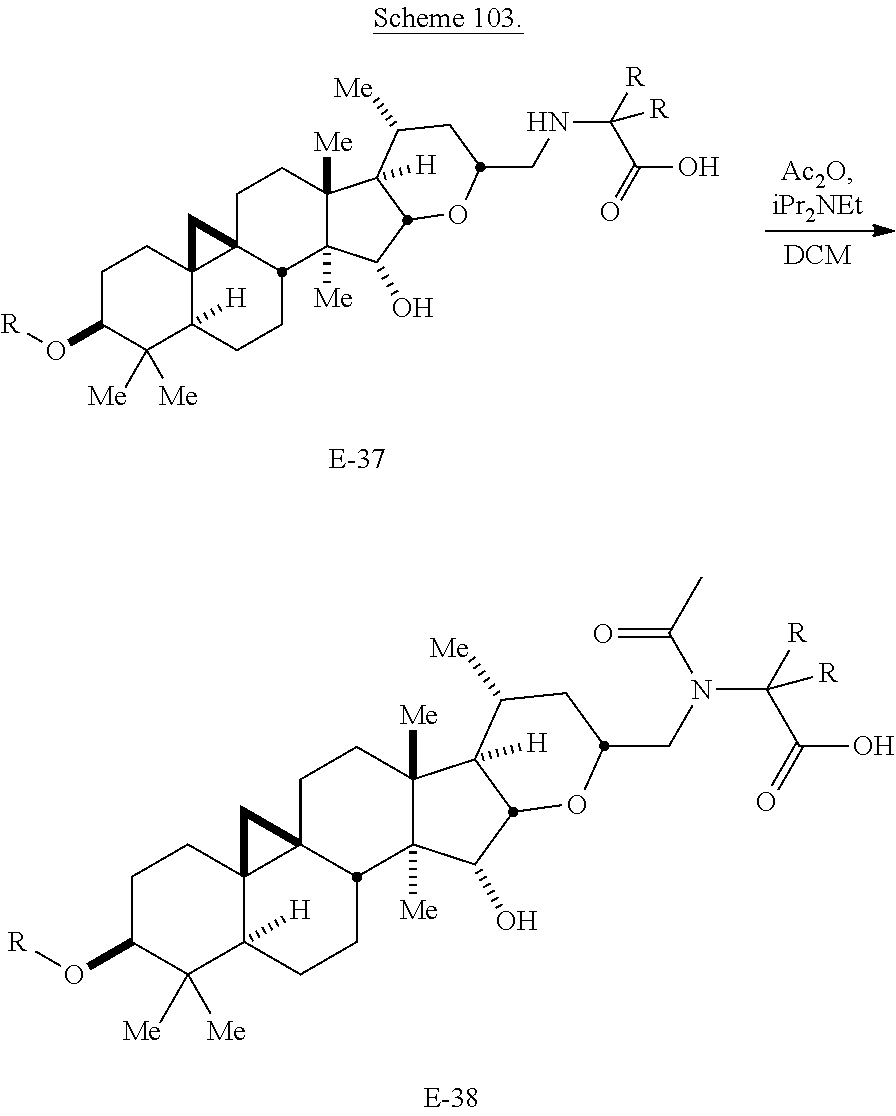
C1C(O[R])C([Me])([Me])C2([H])C3(C1)C1(CCC4([Me])C([Me])(C(O)C5C4([H])C([Me])CC(CNC(C(O)=O)([R])[R])O5)C1CC2)C3.C1C(O[R])C([Me])([Me])C2([H])C3(C1)C1(CCC4([Me])C([Me])(C(O)C5C4([H])C([Me])CC(CN(C(C(O)=O)([R])[R])C(C)=O)O5)C1CC2)C3
